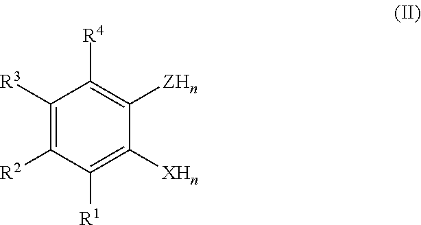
C1([R3])=C([R2])C([R1])=C([XHn])C([ZHn])=C1[R4]
